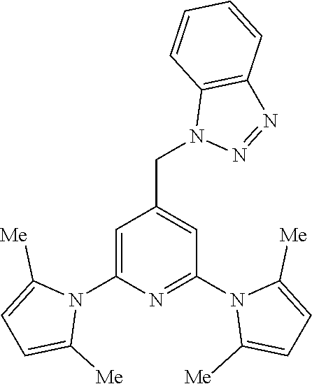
C1=C(N2C([Me])=CC=C2[Me])N=C(N2C([Me])=CC=C2[Me])C=C1CN1N=NC2=C1C=CC=C2
